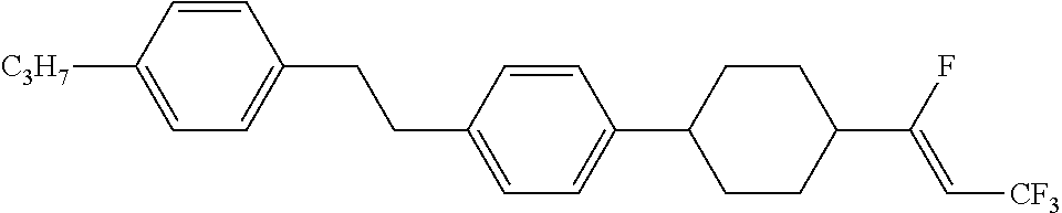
C1=C([C3H7])C=CC(CCC2=CC=C(C3CCC(C(F)=C[CF3])CC3)C=C2)=C1
